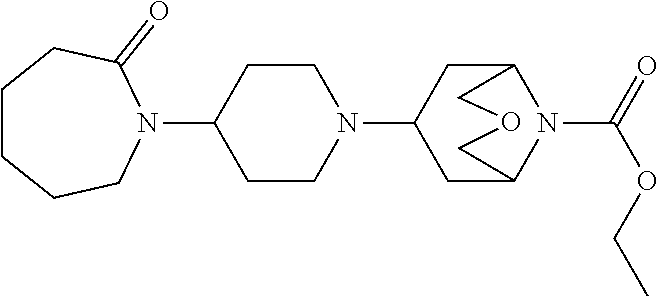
C1(N2C(=O)CCCCC2)CCN(C2CC3N(C(=O)OCC)C(C2)COC3)CC1
